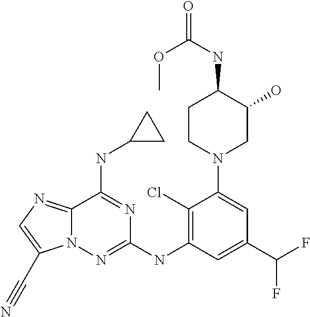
N12C(=NC=C1C#N)C(NC1CC1)=NC(NC1=C(Cl)C(N3CC(O)C(NC(=O)OC)CC3)=CC(C(F)F)=C1)=N2
